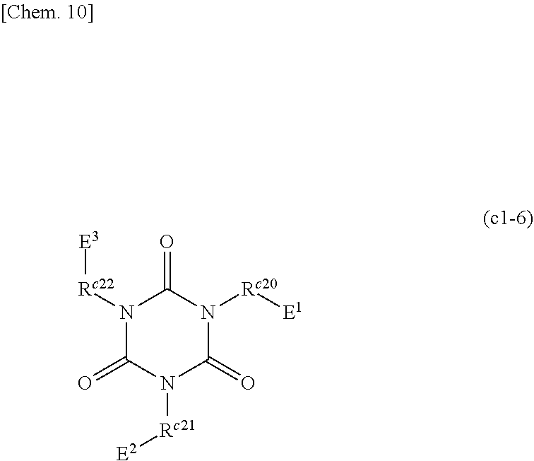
N1([Rc22][E3])C(=O)N([Rc21][E2])C(=O)N([Rc20][E1])C1=O
